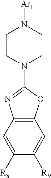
C12=C(C=C([R8])C([R9])=C1)N=C(N1CCN([Ar1])CC1)O2
